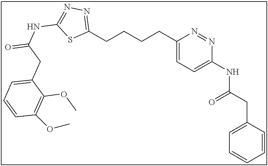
C1(CCCCC2=CC=C(NC(CC3=CC=CC=C3)=O)N=N2)=NN=C(NC(=O)CC2=CC=CC(OC)=C2OC)S1
